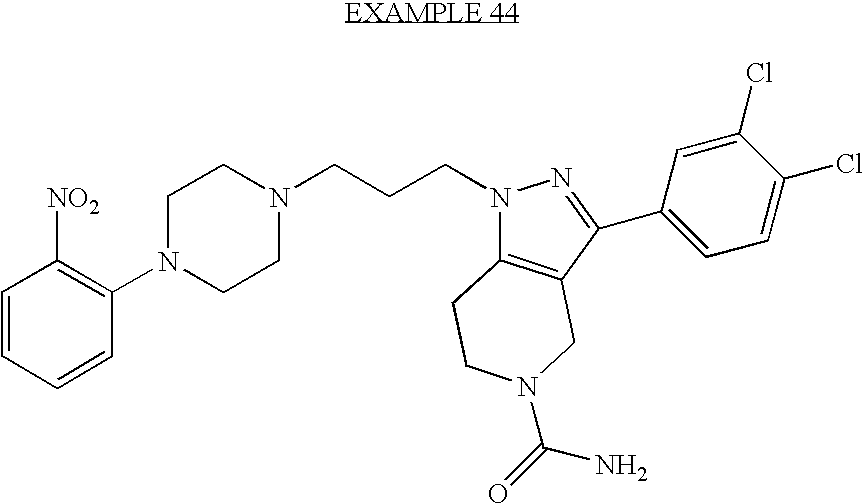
C1=CC=CC(N2CCN(CCCN3C4=C(CN(C(=O)N)CC4)C(C4=CC=C(Cl)C(Cl)=C4)=N3)CC2)=C1[NO2]
